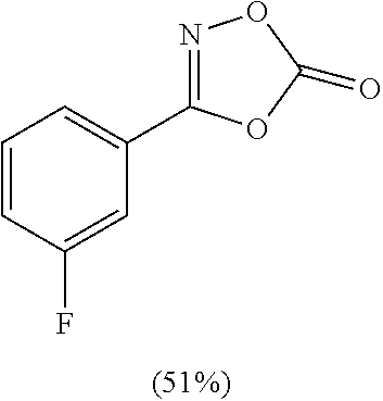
C1=CC(F)=CC(C2=NOC(=O)O2)=C1
